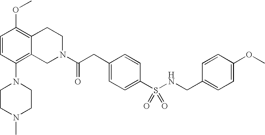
O(C1=C2C(=C(N3CCN(C)CC3)C=C1)CN(C(CC1=CC=C(S(NCC3=CC=C(OC)C=C3)(=O)=O)C=C1)=O)CC2)C
